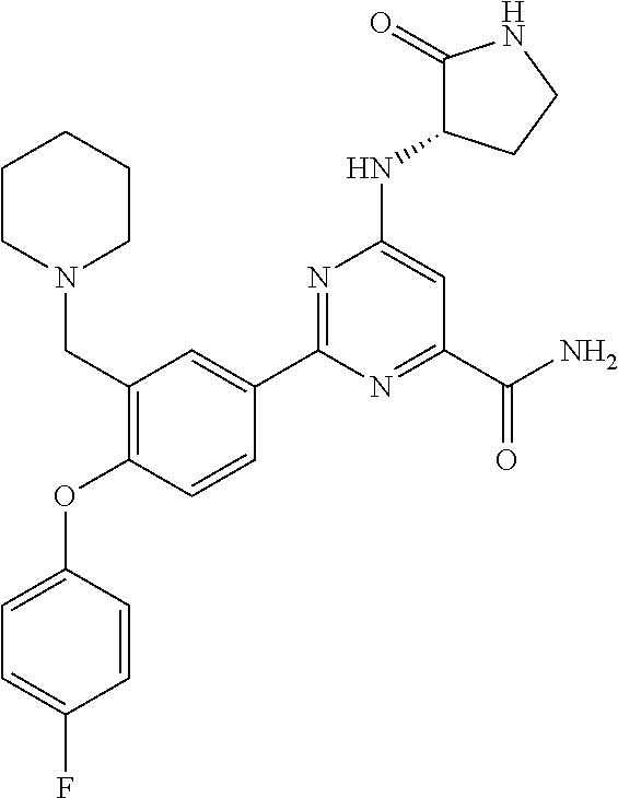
C1(CN2CCCCC2)=C(OC2=CC=C(F)C=C2)C=CC(C2=NC(NC3C(=O)NCC3)=CC(C(N)=O)=N2)=C1
